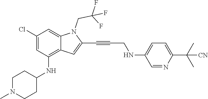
C1=C(Cl)C=C2C(=C1NC1CCN(C)CC1)C=C(C#CCNC1=CC=C(C(C)(C)[CN])N=C1)N2CC(F)(F)F
